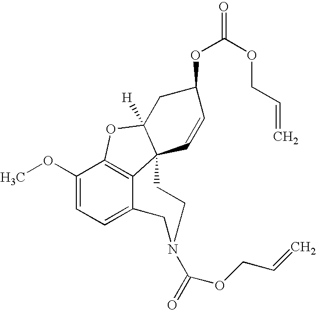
C12=C3C(OC)=CC=C1CN(C(=O)OCC=C)CCC21C([H])(O3)CC(OC(=O)OCC=C)C=C1
